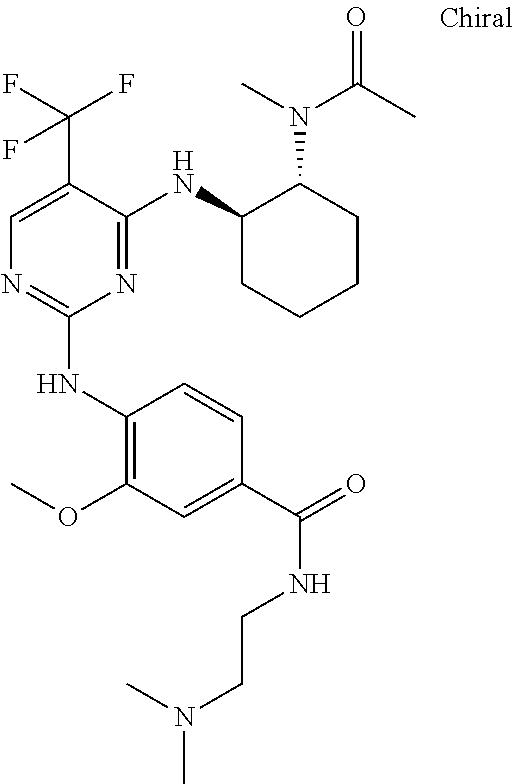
C1(NC2=C(OC)C=C(C(=O)NCCN(C)C)C=C2)=NC=C(C(F)(F)F)C(NC2CCCCC2N(C(=O)C)C)=N1
